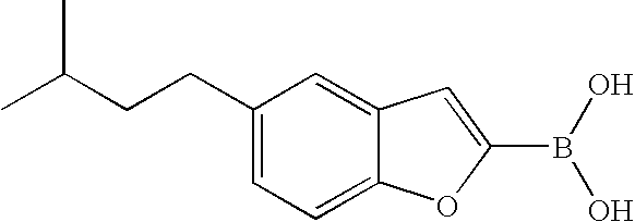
C1(CCC(C)C)=CC=C2C(=C1)C=C(B(O)O)O2
